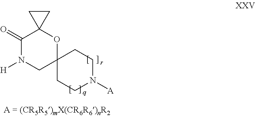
C12(CCN([A])CC1)CN([H])C(=O)C1(O2)CC1
